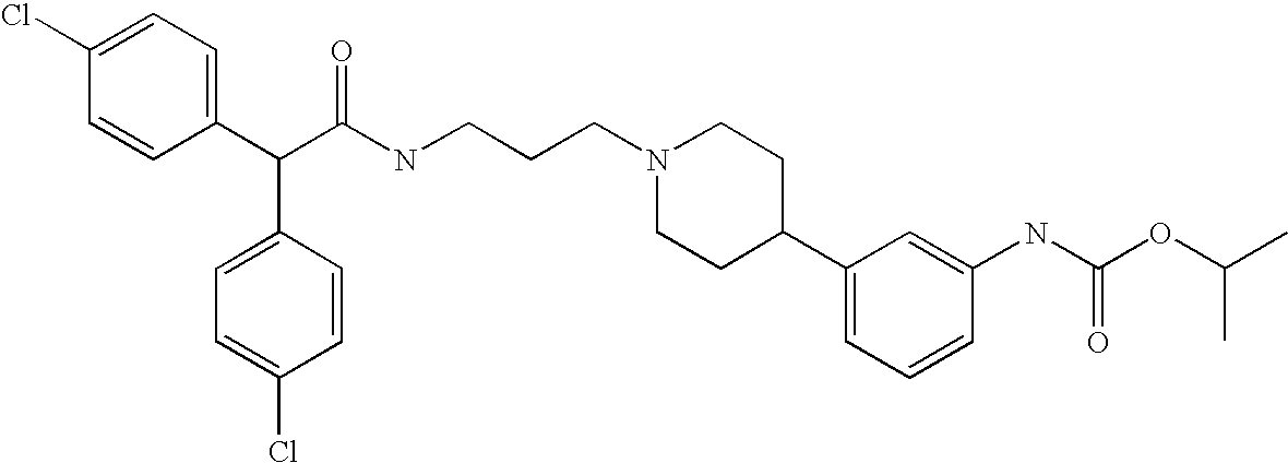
C1(C(C(NCCCN2CCC(C3=CC=CC(NC(OC(C)C)=O)=C3)CC2)=O)C2=CC=C(Cl)C=C2)=CC=C(Cl)C=C1
